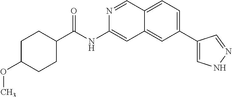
C1(C(=O)NC2=CC3=CC(C4=CNN=C4)=CC=C3C=N2)CCC(OC)CC1
